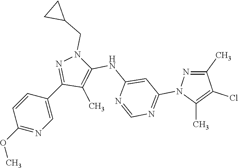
C1=CC(OC)=NC=C1C1=NN(CC2CC2)C(NC2=CC(N3N=C(C)C(Cl)=C3C)=NC=N2)=C1C
